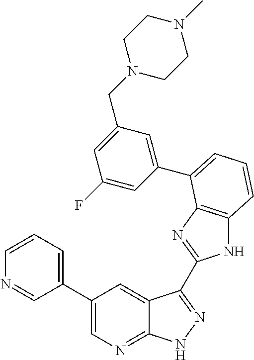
C1(C2=CN=C3C(=C2)C(C2=NC4=C(N2)C=CC=C4C2=CC(CN4CCN(C)CC4)=CC(F)=C2)=NN3)=CC=CN=C1
